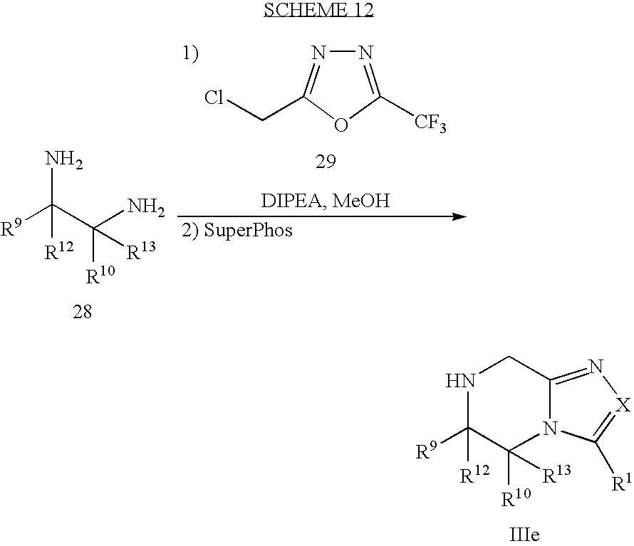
[R9]C(C(N)([R10])[R13])(N)[R12].N1=C([CF3])OC(CCl)=N1.[R9]C1([R12])C([R10])([R13])N2C(=N[X]=C2[R1])CN1
